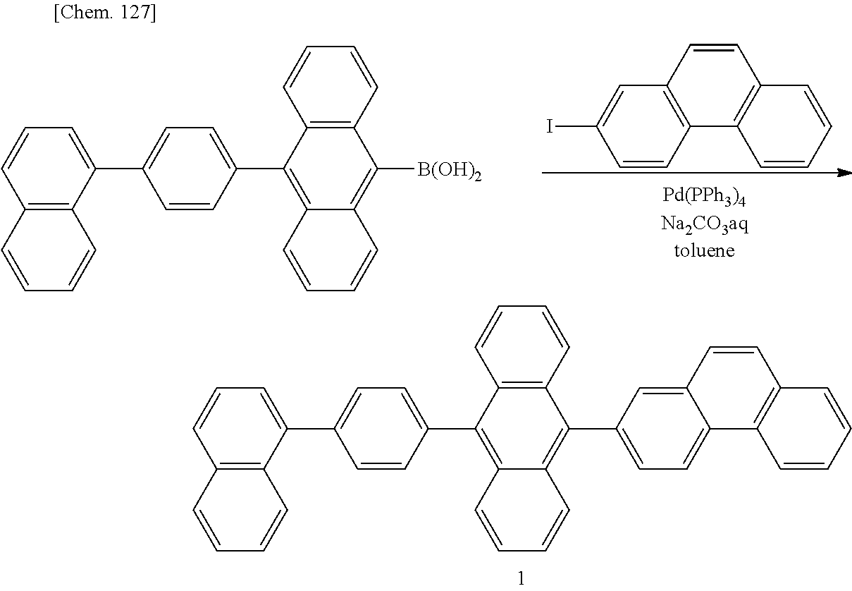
C1=CC2=C(C=C1I)C=CC1=C2C=CC=C1.C1(C2=C3C(=C([B(OH)2])C4=C2C=CC=C4)C=CC=C3)=CC=C(C2=CC=CC3=C2C=CC=C3)C=C1.C12=C(C=CC=C1)C(C1=CC=C3C(=C1)C=CC1=C3C=CC=C1)=C1C(=C2C2=CC=C(C3=CC=CC4=C3C=CC=C4)C=C2)C=CC=C1
